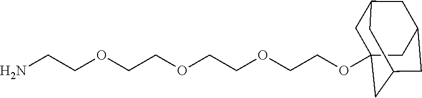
C1C2(OCCOCCOCCOCCN)CC3CC(CC1C3)C2
